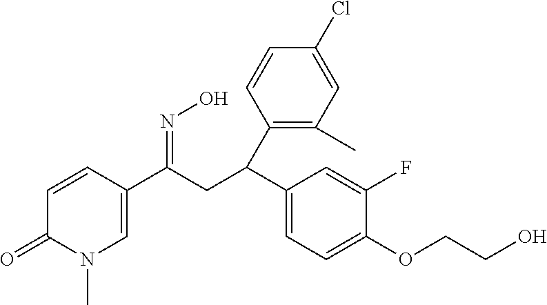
C1(C(CC(C2=CN(C)C(=O)C=C2)=NO)C2=C(C)C=C(Cl)C=C2)=CC=C(OCCO)C(F)=C1
